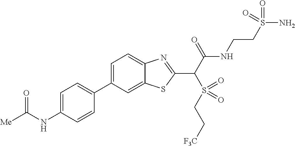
C1(C2=CC=C(NC([Me])=O)C=C2)=CC=C2C(=C1)SC(C(C(NCCS(N)(=O)=O)=O)S(=O)(CC[F3C])=O)=N2
